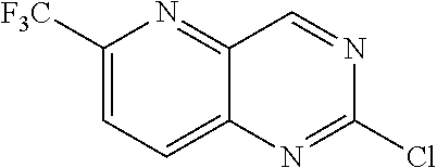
C1([F3C])=CC=C2C(=N1)C=NC(Cl)=N2
